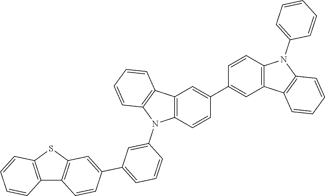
C1=C(C2=CC3=C(C4=C(S3)C=CC=C4)C=C2)C=C(N2C3=C(C4=C2C=CC=C4)C=C(C2=CC4=C(C=C2)N(C2=CC=CC=C2)C2=C4C=CC=C2)C=C3)C=C1
